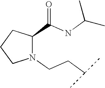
N1(CCC(C)C)C(C(NC(C)C)=O)CCC1
